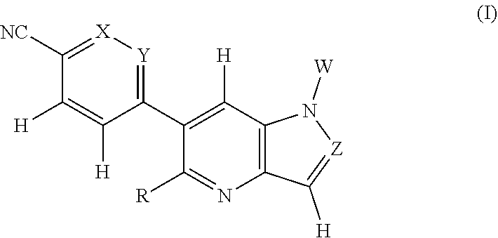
C1([NC])=[X][Y]=C(C2=C([H])C3=C(N=C2[R])C([H])=[Z]N3[W])C([H])=C1[H]
